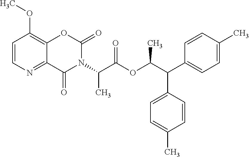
C12=NC=CC(OC)=C1OC(=O)N(C(C(OC(C(C1=CC=C(C)C=C1)C1=CC=C(C)C=C1)C)=O)C)C2=O
